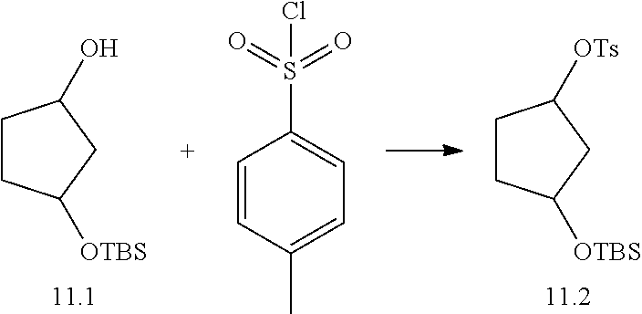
C1CC([OTBS])CC1O.C1CC([OTBS])CC1[OTs].C1=CC(C)=CC=C1S(=O)(=O)Cl
